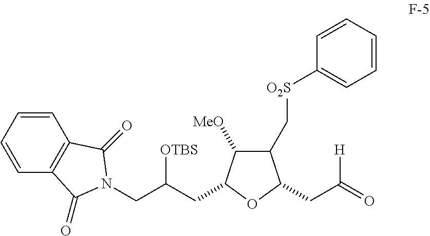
C1=CC=CC2=C1C(=O)N(CC(CC1C([MeO])C(C[O2S]C3=CC=CC=C3)C(CC(=O)[H])O1)[OTBS])C2=O
